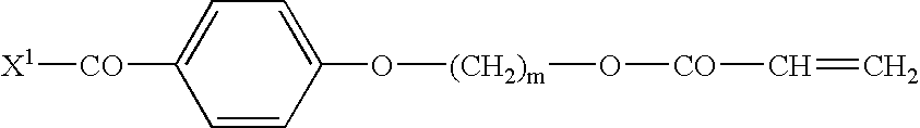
[X1][CO]C1=CC=C(O[(CH2)m]O[CO]C=C)C=C1
